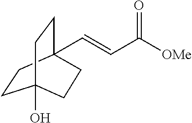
OC12CCC(C=CC([OMe])=O)(CC1)CC2
